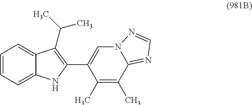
C1=CC=C2C(=C1)C(C(C)C)=C(C1=CN3C(=NC=N3)C(C)=C1C)N2
